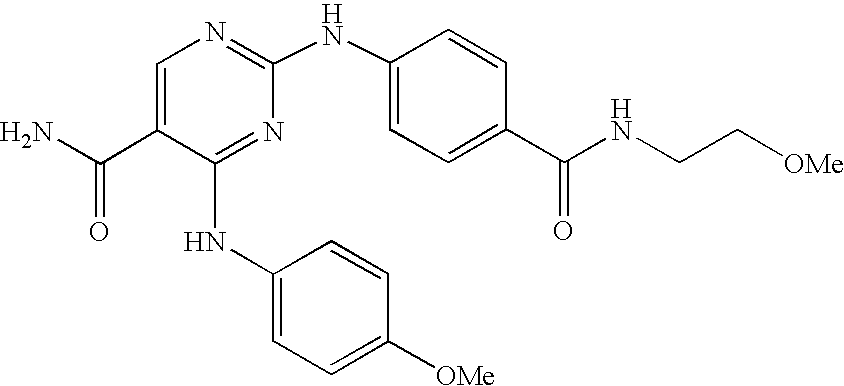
N(C1=NC(NC2=CC=C(C(NCC[OMe])=O)C=C2)=NC=C1C(N)=O)C1=CC=C([OMe])C=C1
